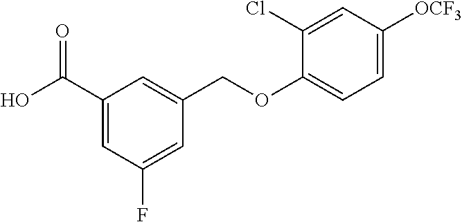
C1(C(O)=O)=CC(F)=CC(COC2=CC=C([OCF3])C=C2Cl)=C1
